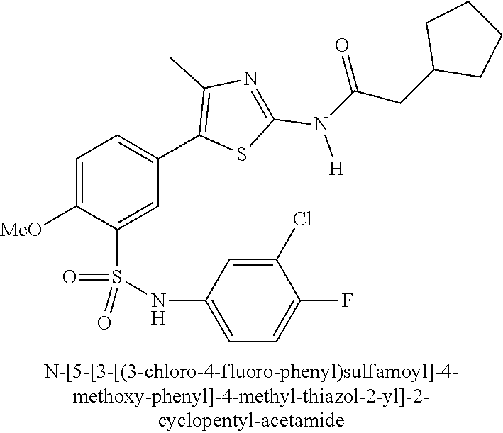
C1=C([MeO])C(S(NC2=CC=C(F)C(Cl)=C2)(=O)=O)=CC(C2=C(C)N=C(N([H])C(CC3CCCC3)=O)S2)=C1
